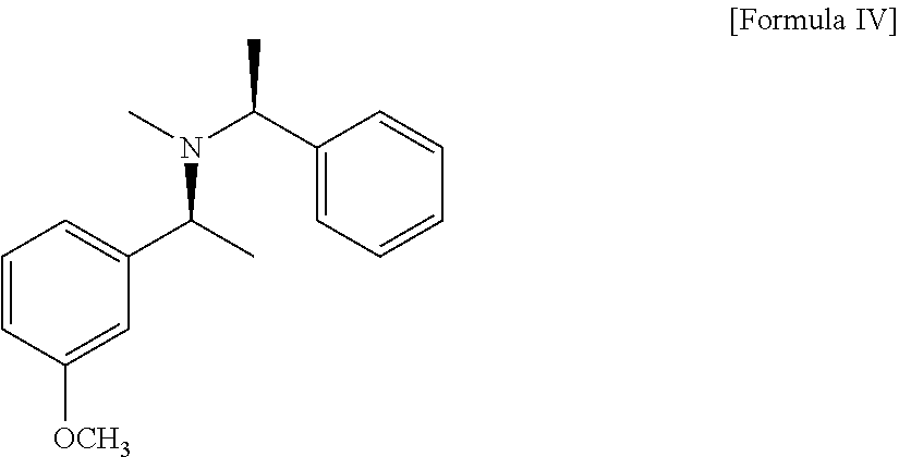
C1=CC([OCH3])=CC(C(C)N(C(C2=CC=CC=C2)C)C)=C1
